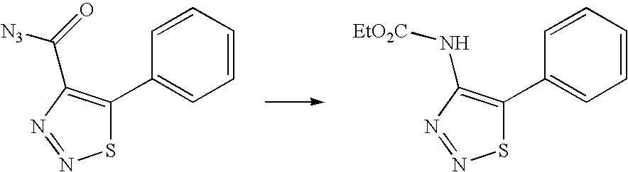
S1C(C2=CC=CC=C2)=C(N[EtO2C])N=N1.S1C(C2=CC=CC=C2)=C(C(=O)[N3])N=N1
